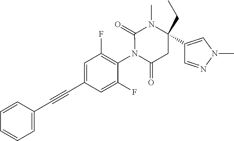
C1=CC(C#CC2=CC(F)=C(N3C(=O)CC(C4=CN(C)N=C4)(CC)N(C)C3=O)C(F)=C2)=CC=C1
